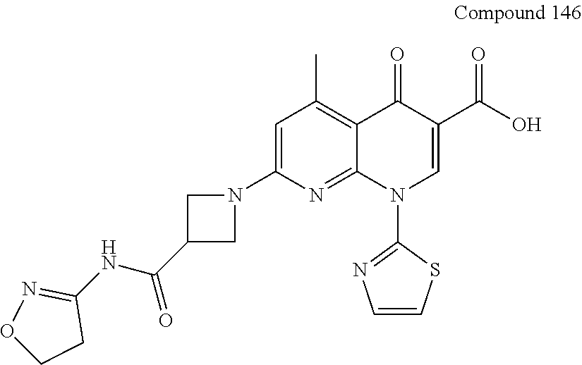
C1=C(N2CC(C(NC3=NOCC3)=O)C2)N=C2C(=C1C)C(=O)C(C(O)=O)=CN2C1=NC=CS1
